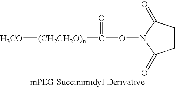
[H3CO][(CH2CH2O)n]C(=O)ON1C(=O)CCC1=O
